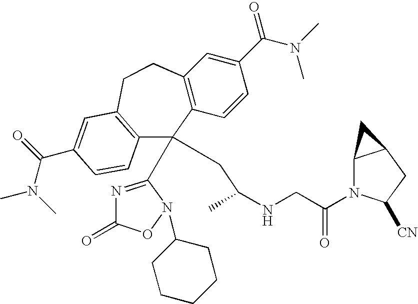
C12=C(C=CC(C(N(C)C)=O)=C1)C(C1=NC(=O)ON1C1CCCCC1)(CC(NCC(N1C3C(CC1[CN])C3)=O)C)C1=C(CC2)C=C(C(N(C)C)=O)C=C1
